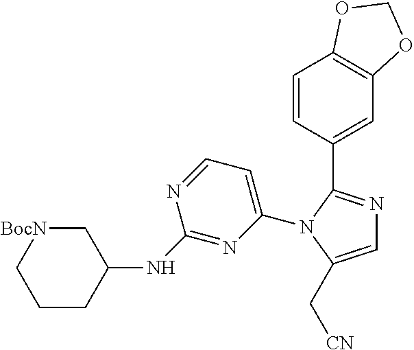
C1=C(N2C(C3=CC4=C(C=C3)OCO4)=NC=C2C[CN])N=C(NC2C[BocN]CCC2)N=C1
